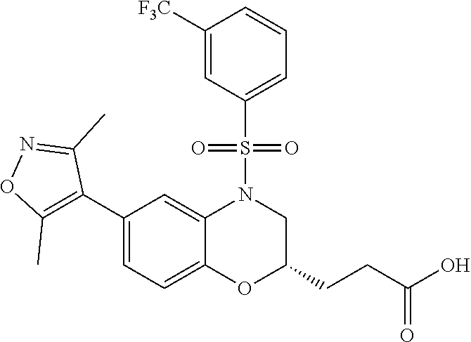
C1(C2=C(C)ON=C2C)=CC=C2C(=C1)N(S(=O)(=O)C1=CC=CC([F3C])=C1)CC(CCC(O)=O)O2
